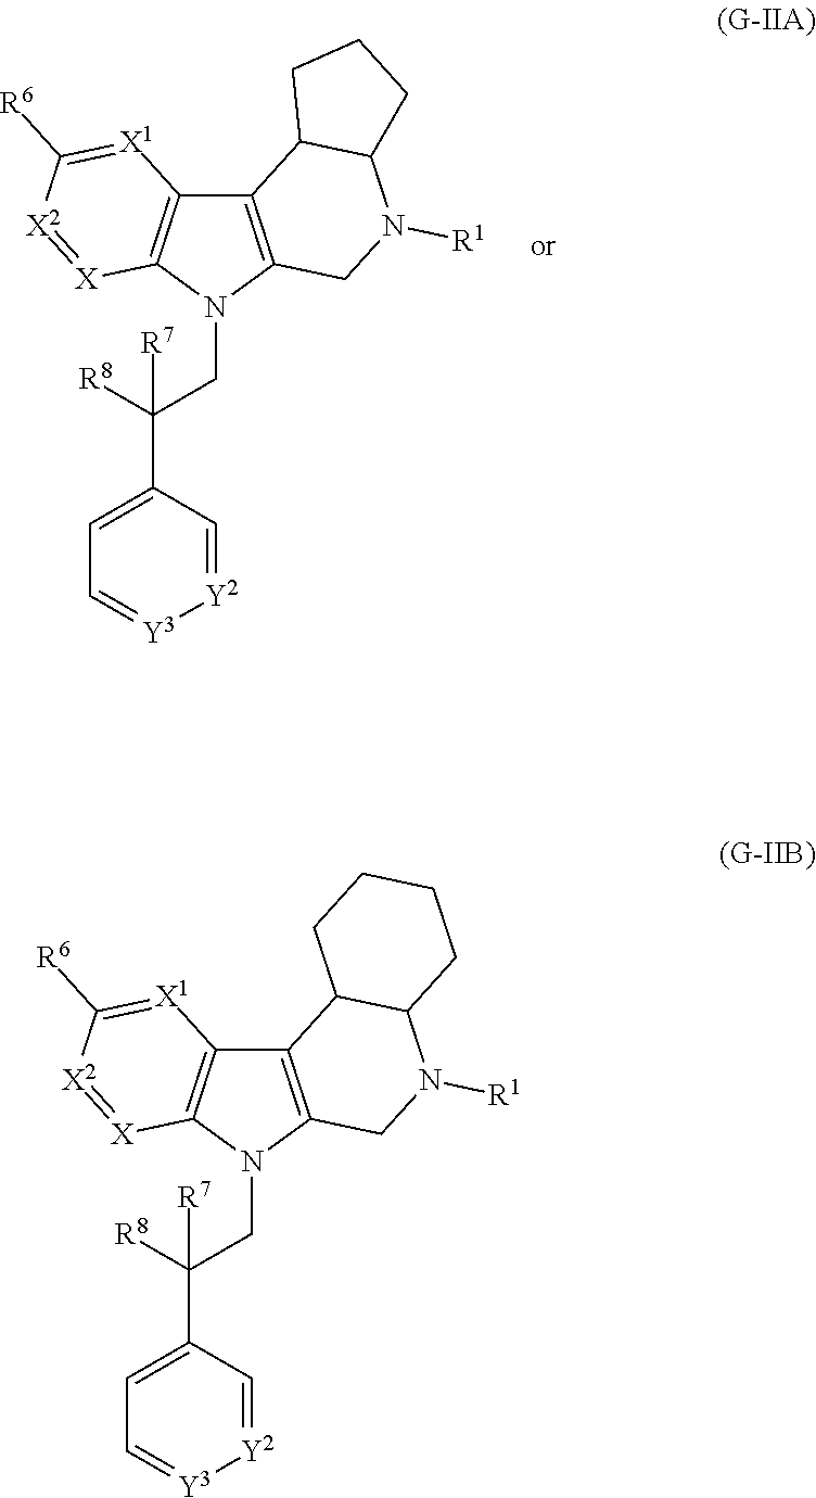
C12=C(N(CC([R8])([R7])C3=CC=[Y3][Y2]=C3)C3=C1[X1]=C([R6])[X2]=[X]3)CN([R1])C1C2CCCC1.C12=C(N(CC([R8])([R7])C3=CC=[Y3][Y2]=C3)C3=C1[X1]=C([R6])[X2]=[X]3)CN([R1])C1C2CCC1
